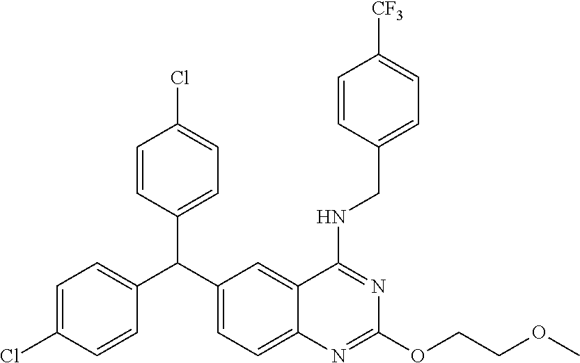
C1=C(Cl)C=CC(C(C2=CC=C3C(=C2)C(NCC2=CC=C([CF3])C=C2)=NC(OCCOC)=N3)C2=CC=C(Cl)C=C2)=C1
